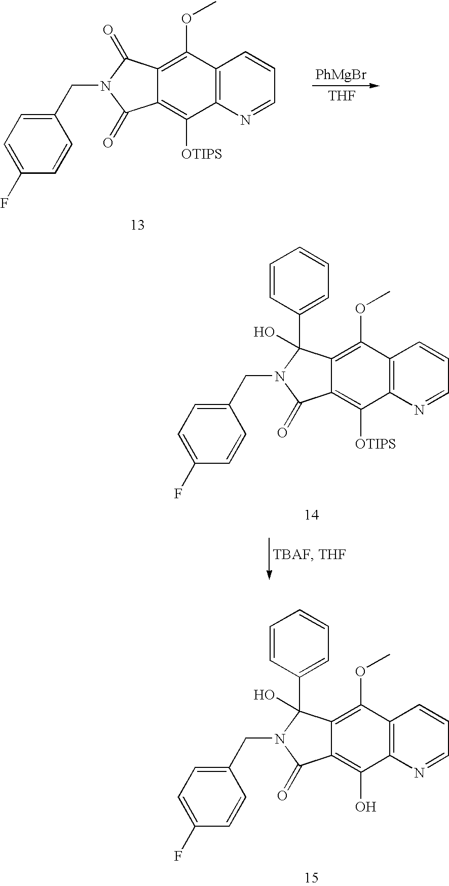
C12=C(N=CC=C1)C(O)=C1C(=C2OC)C(O)(C2=CC=CC=C2)N(CC2=CC=C(F)C=C2)C1=O.C12=C(N=CC=C1)C([OTIPS])=C1C(=C2OC)C(=O)N(CC2=CC=C(F)C=C2)C1=O.[PhMgBr].[THF].C12=C(N=CC=C1)C([OTIPS])=C1C(=C2OC)C(O)(C2=CC=CC=C2)N(CC2=CC=C(F)C=C2)C1=O
